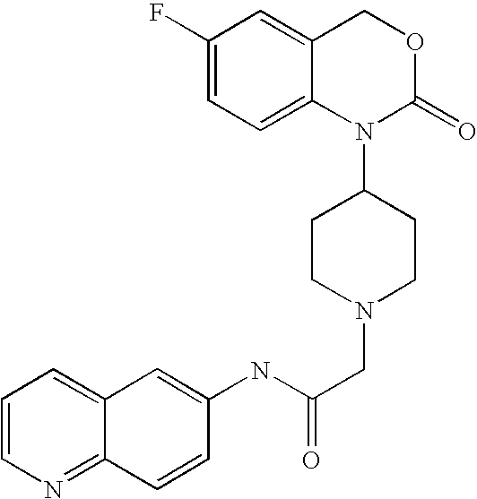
N(C(CN1CCC(N2C(=O)OCC3=CC(F)=CC=C23)CC1)=O)C1=CC2=CC=CN=C2C=C1
